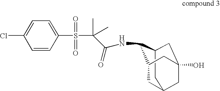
C1C2CC3(O)CC(C(NC(C(S(C4=CC=C(Cl)C=C4)(=O)=O)(C)C)=O)C1C3)C2
